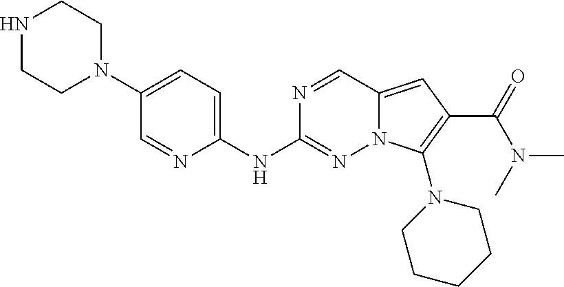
N1CCN(C2=CC=C(NC3=NN4C(=CC(C(=O)N(C)C)=C4N4CCCCC4)C=N3)N=C2)CC1
